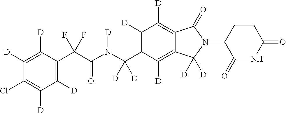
C1([D])=C([D])C(C(C(N(C(C2=C([D])C([D])=C3C(=C2[D])C([D])([D])N(C2C(=O)NC(=O)CC2)C3=O)([D])[D])[D])=O)(F)F)=C([D])C([D])=C1Cl
